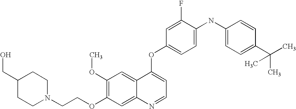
C(COC1=C(OC)C=C2C(=C1)N=CC=C2OC1=CC=C(NC2=CC=C(C(C)(C)C)C=C2)C(F)=C1)N1CCC(CO)CC1
